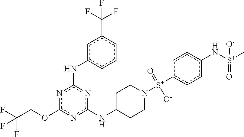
n1c(OCC(F)(F)F)nc(NC2CCN([S+](c3ccc(N[S+](C)(=O)[O-])cc3)(=O)[O-])CC2)nc1Nc1cccc(C(F)(F)F)c1
